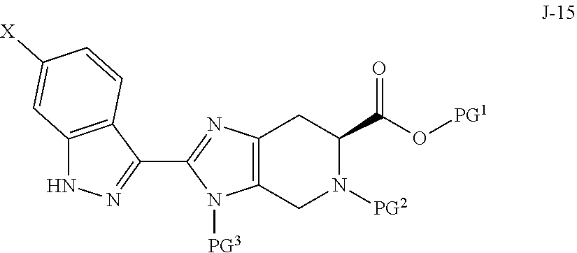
C1=C([X])C=CC2=C1NN=C2C1=NC2=C(N1[PG3])CN([PG2])C(C(O[PG1])=O)C2
